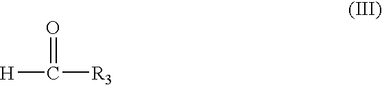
[H]C([R3])=O
